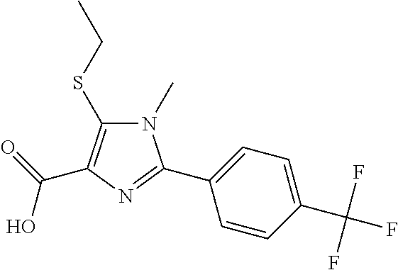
N1(C)C(SCC)=C(C(=O)O)N=C1C1=CC=C(C(F)(F)F)C=C1
